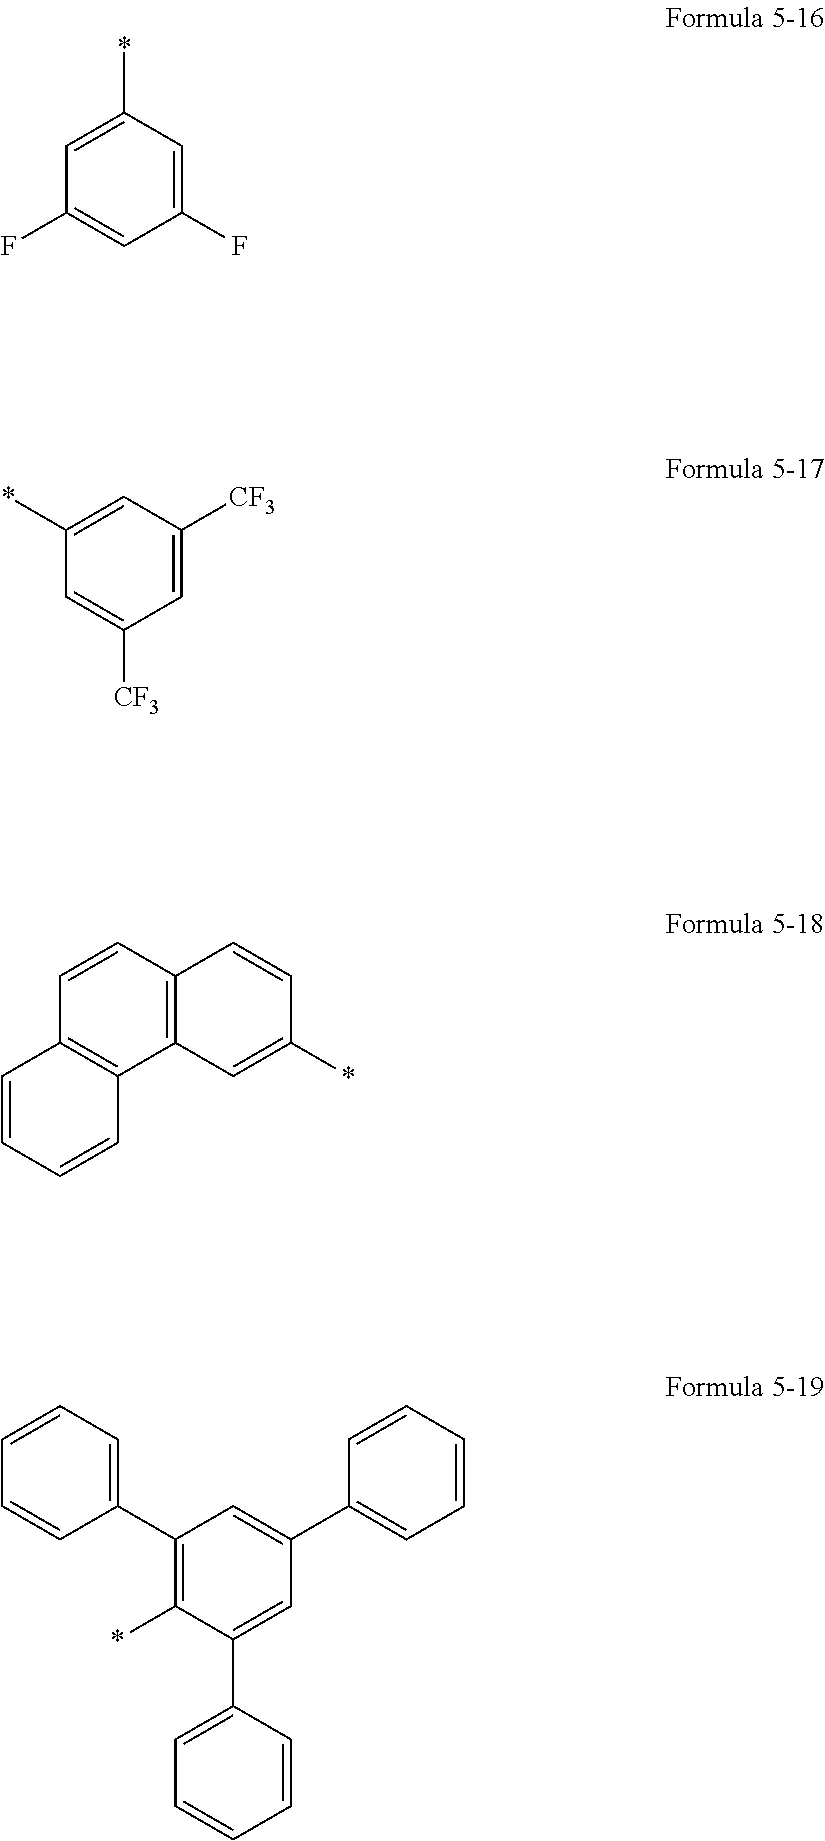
C1(*)=CC(F)=CC(F)=C1.C1(*)=CC([CF3])=CC([CF3])=C1.C1(*)=CC2=C(C=C1)C=CC1=C2C=CC=C1.C1(*)=C(C2=CC=CC=C2)C=C(C2=CC=CC=C2)C=C1C1=CC=CC=C1
